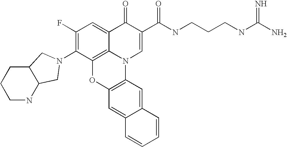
C1(F)=C(N2CC3C(CCCN3)C2)C2=C3C(=C1)C(=O)C(C(NCCCNC(N)=N)=O)=CN3C1=C(O2)C=C2C(=C1)C=CC=C2
